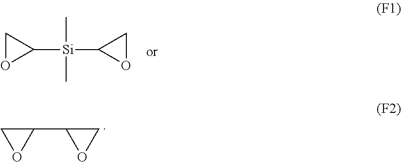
C1(C2OC2)CO1.C1([Si](C)(C)C2OC2)CO1
